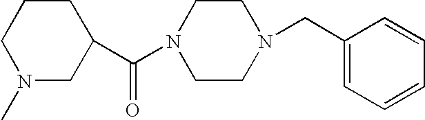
C1(C(N2CCN(CC3=CC=CC=C3)CC2)=O)CCCN(C)C1
